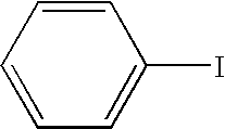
IC1=CC=CC=C1
